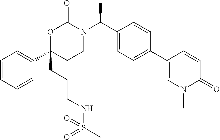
C1=CC=CC(C2(CCCNS(C)(=O)=O)CCN(C(C3=CC=C(C4=CN(C)C(=O)C=C4)C=C3)C)C(=O)O2)=C1
